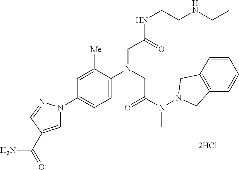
C1=C([Me])C(N(CC(N(N2CC3=C(C2)C=CC=C3)C)=O)CC(NCCNCC)=O)=CC=C1N1C=C(C(=O)N)C=N1
